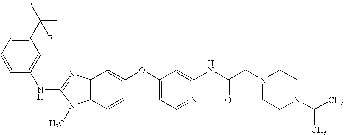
C1(C(F)(F)F)=CC=CC(NC2=NC3=C(N2C)C=CC(OC2=CC=NC(NC(CN4CCN(C(C)C)CC4)=O)=C2)=C3)=C1
